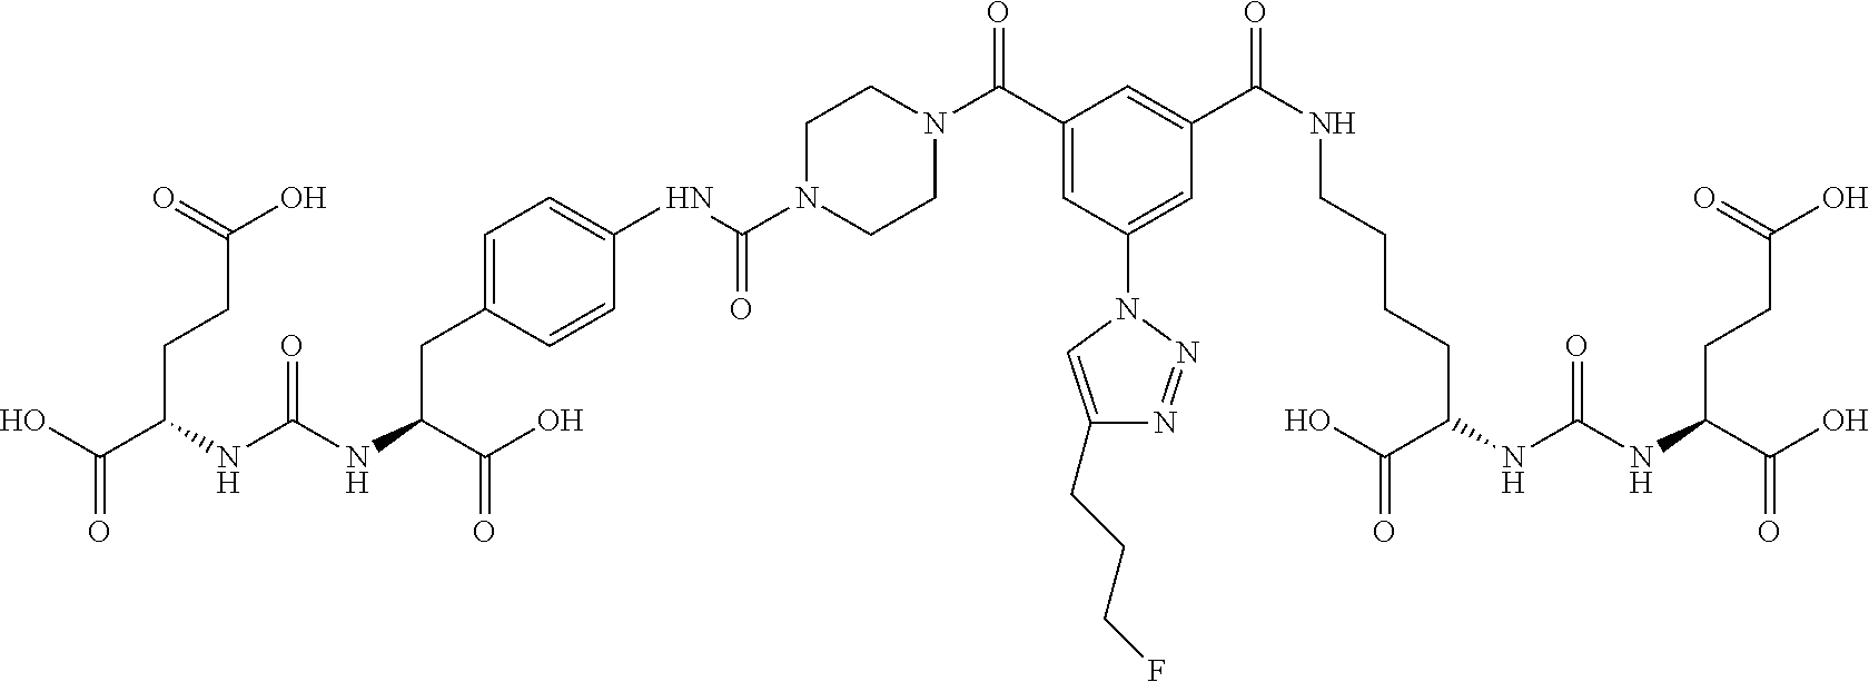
OC(C(NC(NC(C(O)=O)CC1=CC=C(NC(N2CCN(C(C3=CC(N4C=C(CCCF)N=N4)=CC(C(NCCCCC(NC(NC(C(O)=O)CCC(=O)O)=O)C(=O)O)=O)=C3)=O)CC2)=O)C=C1)=O)CCC(O)=O)=O
